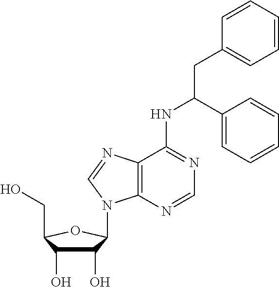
C(C(C1=CC=CC=C1)NC1=NC=NC2=C1N=CN2C1C(O)C(O)C(CO)O1)C1=CC=CC=C1
